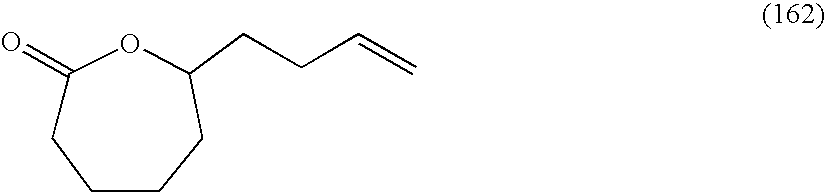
C1(=O)CCCCC(CCC=C)O1
